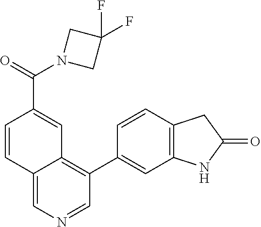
C12=CN=CC(C3=CC4=C(C=C3)CC(=O)N4)=C1C=C(C(N1CC(F)(F)C1)=O)C=C2
